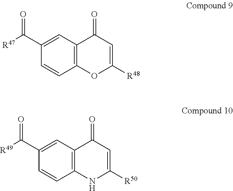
C1(C([R47])=O)=CC2=C(C=C1)OC([R48])=CC2=O.C1(C([R49])=O)=CC2=C(C=C1)NC([R50])=CC2=O
